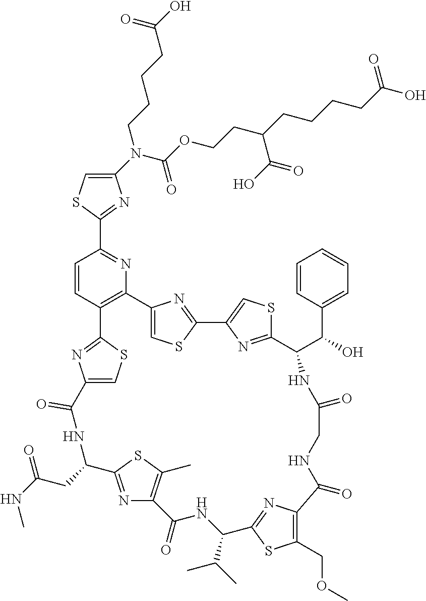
C1(N(C(OCCC(C(O)=O)CCCCC(O)=O)=O)CCCCC(=O)O)=CSC(C2=NC3=C(C=C2)C2=NC(=CS2)C(=O)NC(CC(=O)NC)C2=NC(=C(C)S2)C(=O)NC(C(C)C)C2=NC(=C(COC)S2)C(=O)NCC(=O)NC(C(C2=CC=CC=C2)O)C2=NC(=CS2)C2=NC3=CS2)=N1
